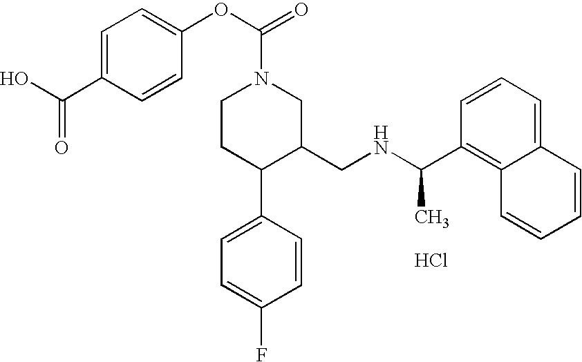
C1(C(NCC2CN(C(OC3=CC=C(C(O)=O)C=C3)=O)CCC2C2=CC=C(F)C=C2)C)=C2C(=CC=C1)C=CC=C2.Cl
